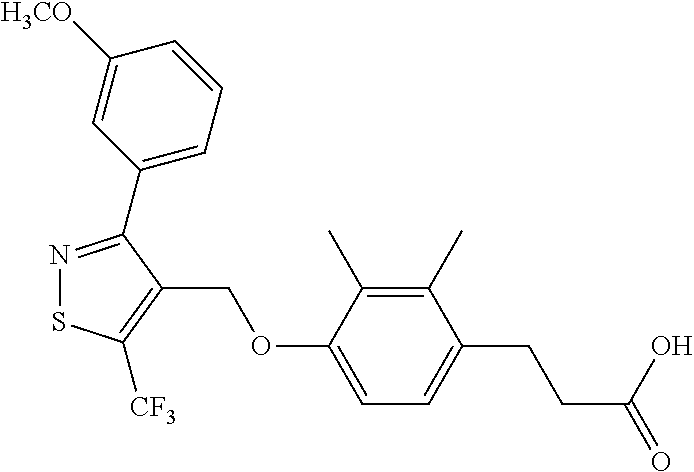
N1=C(C2=CC=CC([H3CO])=C2)C(COC2=CC=C(CCC(=O)O)C(C)=C2C)=C([CF3])S1
